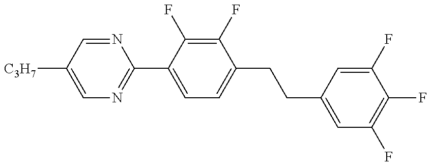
C1=C([C3H7])C=NC(C2=CC=C(CCC3=CC(F)=C(F)C(F)=C3)C(F)=C2F)=N1
